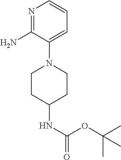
N1=C(N)C(N2CCC(NC(=O)OC(C)(C)C)CC2)=CC=C1
